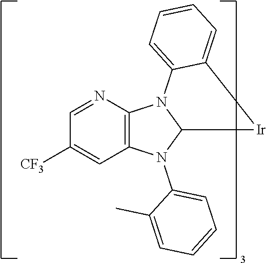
C1([CF3])=CC2=C(N=C1)N1C(N2C2=CC=CC=C2C)[Ir]C2=CC=CC=C12
